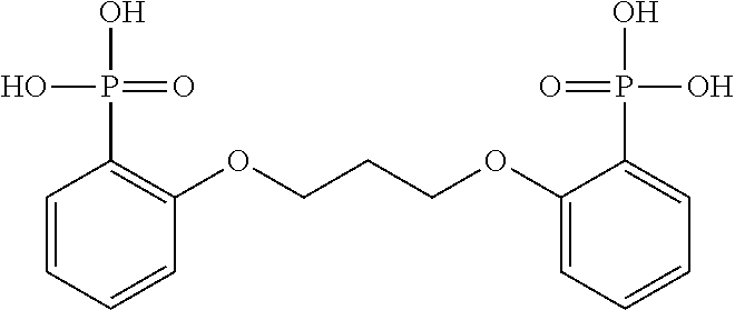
C1=CC=CC(OCCCOC2=CC=CC=C2P(O)(O)=O)=C1P(O)(=O)O
